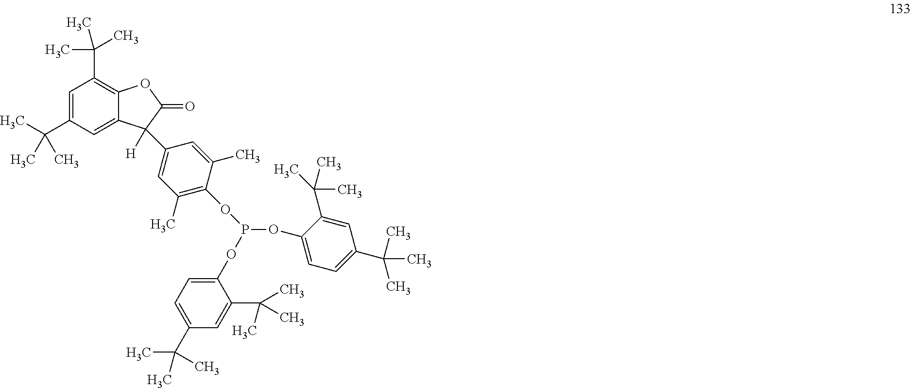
C1=C(C(C)(C)C)C=C2C(=C1C(C)(C)C)OC(=O)C2(C1=CC(C)=C(OP(OC2=CC=C(C(C)(C)C)C=C2C(C)(C)C)OC2=CC=C(C(C)(C)C)C=C2C(C)(C)C)C(C)=C1)[H]
